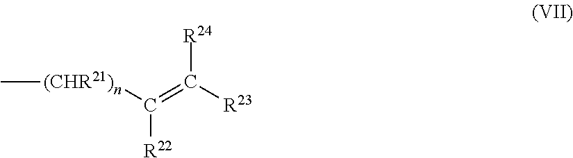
C[(CHR21)n]C(=C([R23])[R24])[R22]
